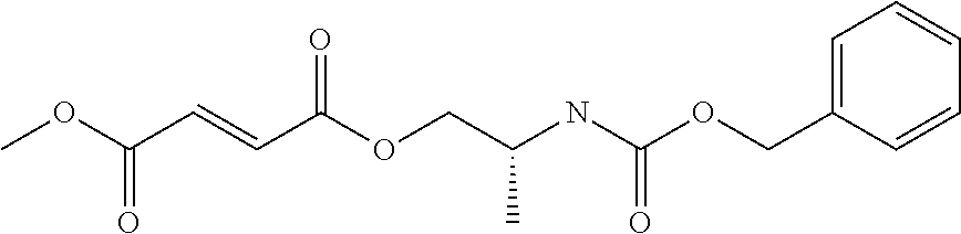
COC(C=CC(OCC(NC(OCC1=CC=CC=C1)=O)C)=O)=O
